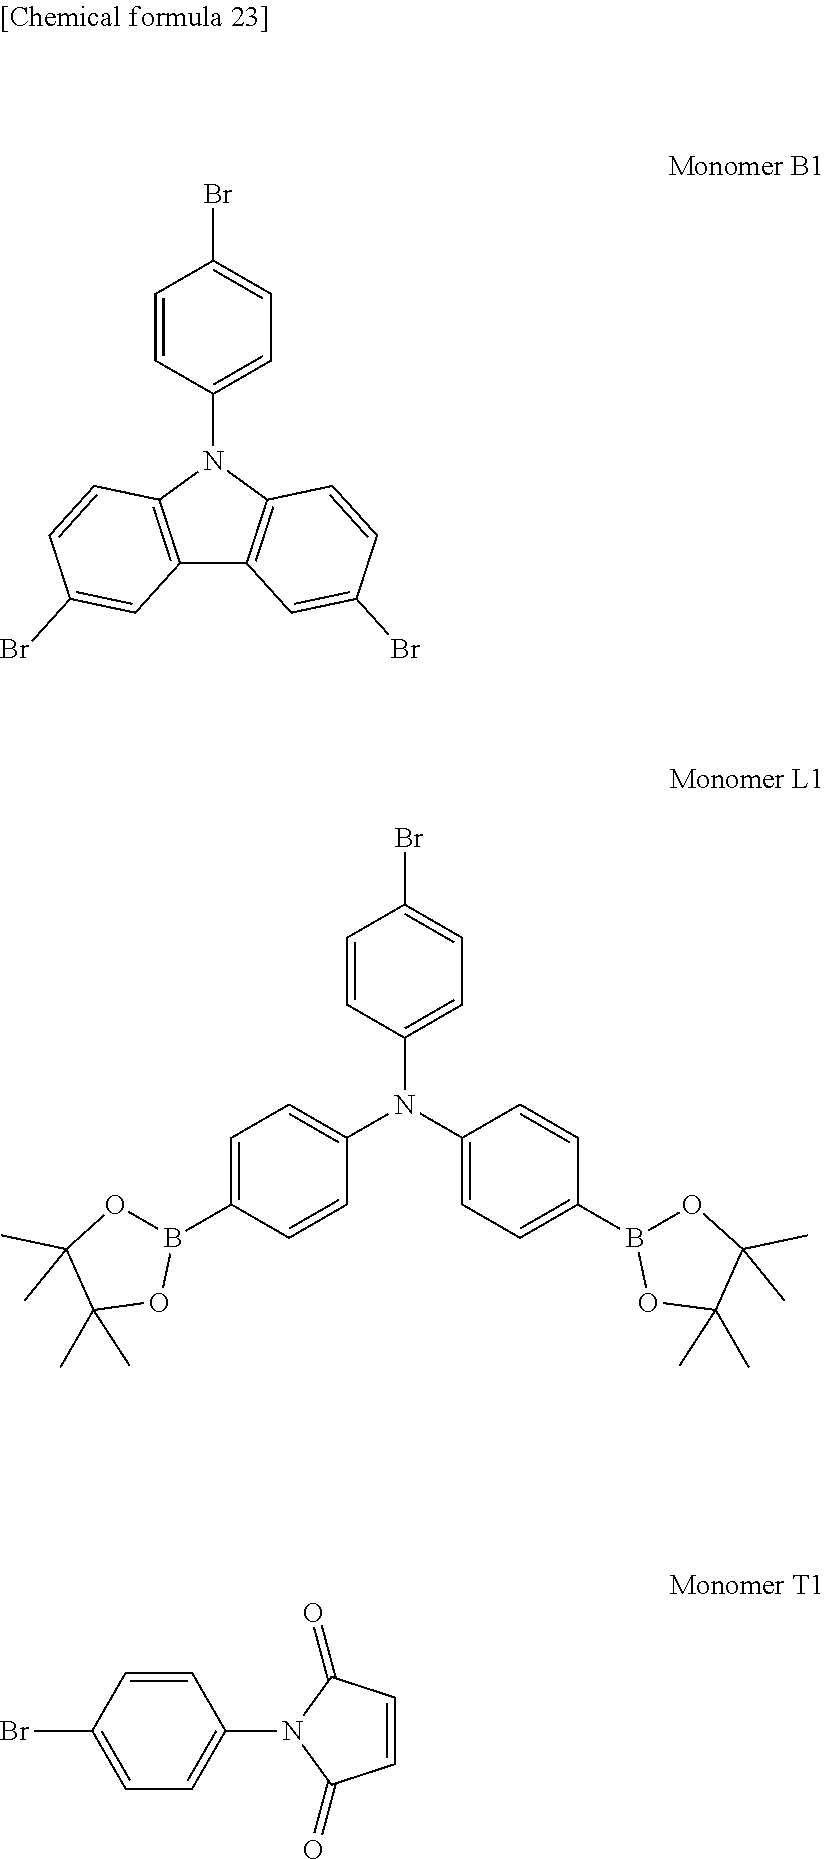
BrC1=CC=C(N2C3=C(C4=C2C=CC(Br)=C4)C=C(Br)C=C3)C=C1.BrC1=CC=C(N(C2=CC=C(B3OC(C)(C)C(C)(C)O3)C=C2)C2=CC=C(B3OC(C)(C)C(C)(C)O3)C=C2)C=C1.C1=CC(=O)N(C2=CC=C(Br)C=C2)C1=O
